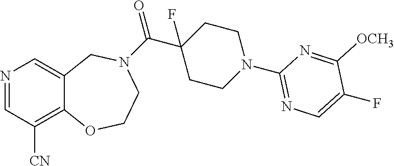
N1=CC([CN])=C2C(=C1)CN(C(C1(F)CCN(C3=NC=C(F)C([OCH3])=N3)CC1)=O)CCO2
